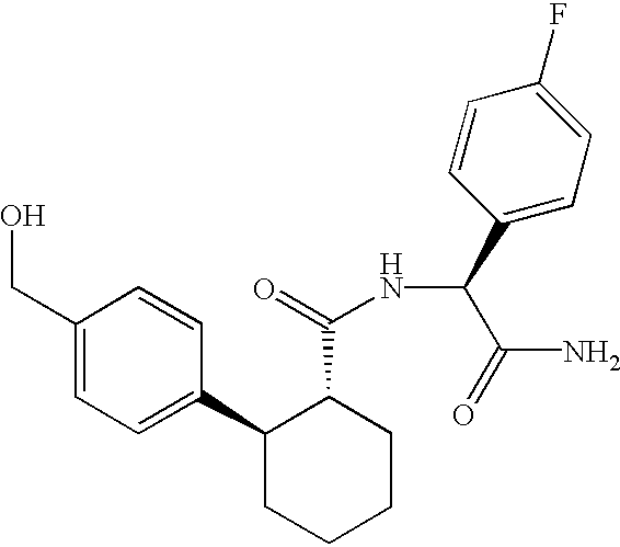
C1(CO)=CC=C(C2CCCCC2C(=O)NC(C(=O)N)C2=CC=C(F)C=C2)C=C1
